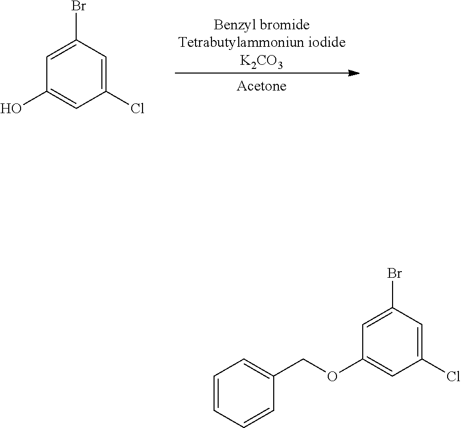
C1=C(Br)C=C(Cl)C=C1O.C1=CC=CC(COC2=CC(Cl)=CC(Br)=C2)=C1
